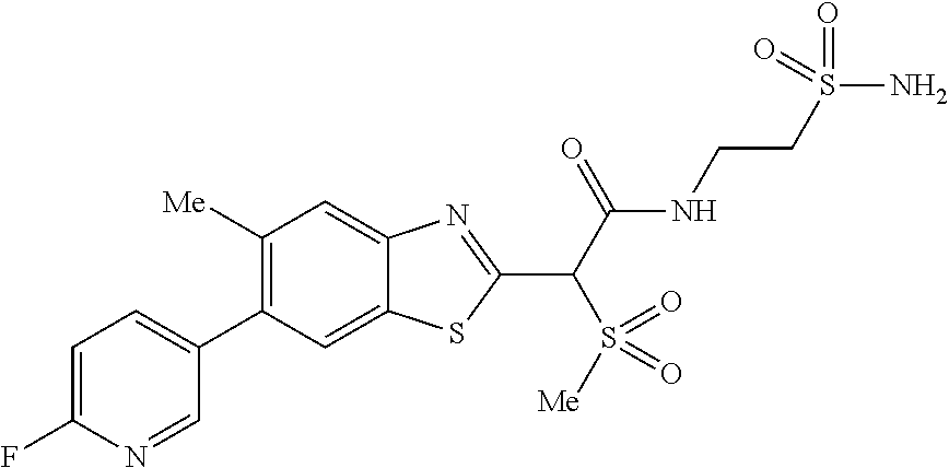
C1(C2=CC=C(F)N=C2)=C([Me])C=C2C(=C1)SC(C(C(NCCS(N)(=O)=O)=O)S(=O)([Me])=O)=N2
